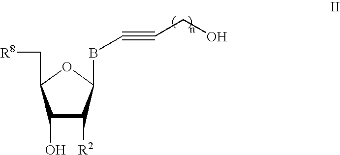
C1(O)C([R2])C(BC#CCO)OC1C[R8]
